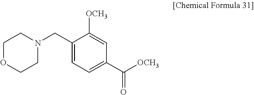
C1(CN2CCOCC2)=CC=C(C([OCH3])=O)C=C1[OCH3]
